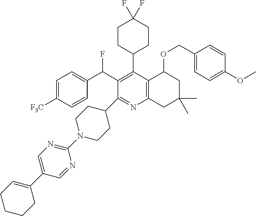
FC(C1=C(C2CCC(F)(F)CC2)C2=C(N=C1C1CCN(C3=NC=C(C4=CCCCC4)C=N3)CC1)CC(C)(C)CC2OCC1=CC=C(OC)C=C1)C1=CC=C([F3C])C=C1
